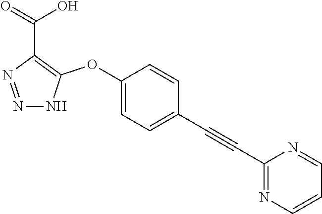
N1=NC(C(=O)O)=C(OC2=CC=C(C#CC3=NC=CC=N3)C=C2)N1
